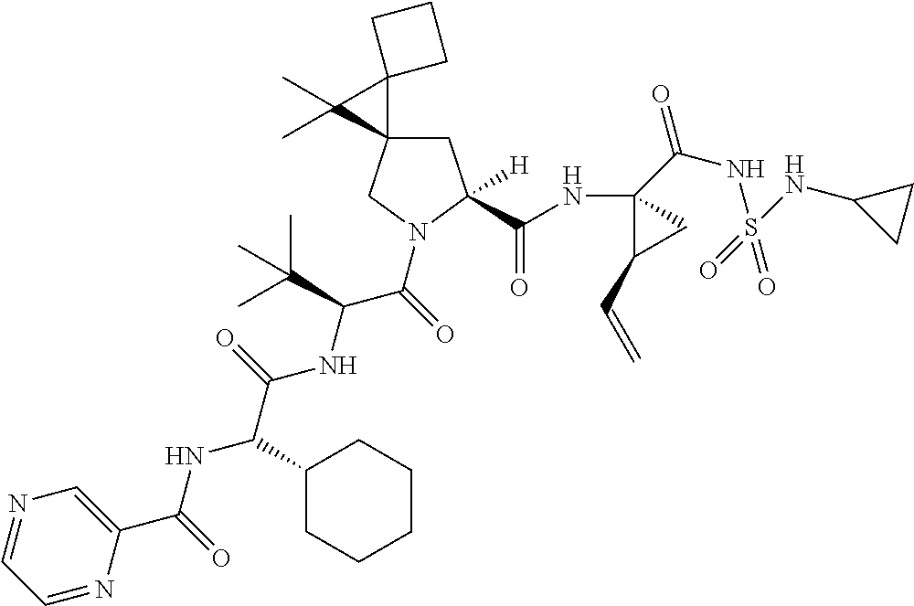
C1=NC(C(NC(C(NC(C(=O)N2CC3(CC2(C(=O)NC2(C(=O)NS(=O)(=O)NC4CC4)C(C=C)C2)[H])C2(C3(C)C)CCC2)C(C)(C)C)=O)C2CCCCC2)=O)=CN=C1
